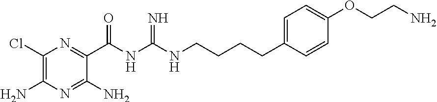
C1(Cl)=C(N)N=C(N)C(C(=O)NC(NCCCCC2=CC=C(OCCN)C=C2)=N)=N1
